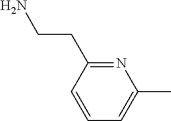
C1=CC=C(C)N=C1CCN
